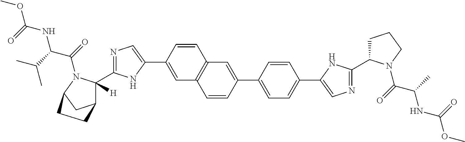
C1=C(C2=CN=C(C3([H])C4CC(N3C(=O)C(C(C)C)NC(OC)=O)CC4)N2)C=CC2=C1C=CC(C1=CC=C(C3=CN=C(C4CCCN4C(=O)C(C)NC(OC)=O)N3)C=C1)=C2
